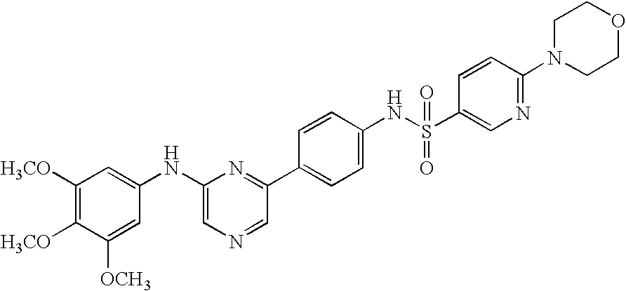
C1([H3CO])=C([H3CO])C([OCH3])=CC(NC2=CN=CC(C3=CC=C(NS(=O)(=O)C4=CN=C(N5CCOCC5)C=C4)C=C3)=N2)=C1
